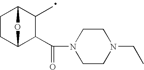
C1CC2C(C(=O)N3CCN(CC)CC3)C(C)C1O2
